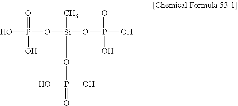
OP(O[Si](OP(O)(O)=O)(OP(O)(O)=O)C)(=O)O
